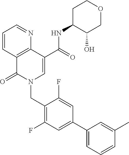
C1=CC2=C(N=C1)C(C(=O)NC1C(O)COCC1)=CN(CC1=C(F)C=C(C3=CC=CC(C)=C3)C=C1F)C2=O
